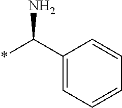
C1(C(*)N)=CC=CC=C1
